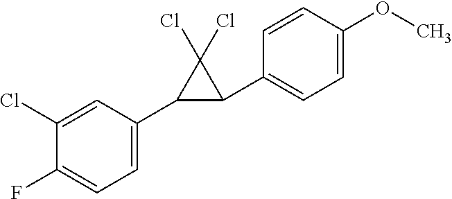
C1(Cl)=CC(C2C(C3=CC=C(OC)C=C3)C2(Cl)Cl)=CC=C1F
